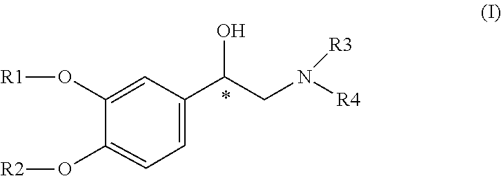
O(C1=CC(C(O)CN([R4])[R3])=CC=C1O[R2])[R1]
